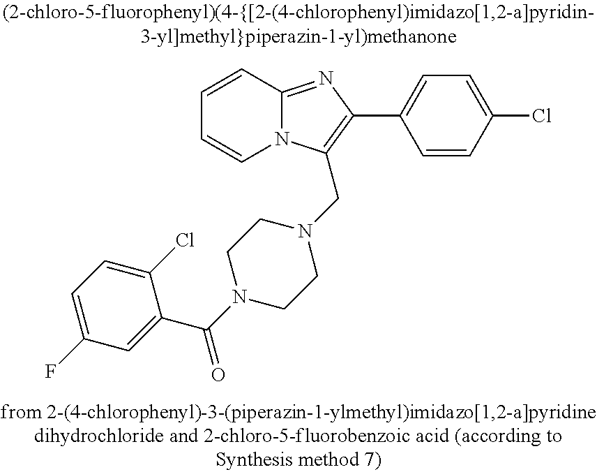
C1=CC2=NC(C3=CC=C(Cl)C=C3)=C(CN3CCN(C(C4=CC(F)=CC=C4Cl)=O)CC3)N2C=C1
